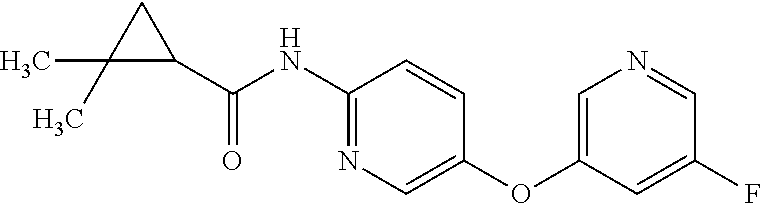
C1(NC(C2CC2(C)C)=O)=NC=C(OC2=CN=CC(F)=C2)C=C1
